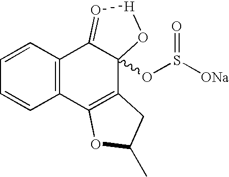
C1=CC=CC2=C1C1=O[H]OC1(OS([ONa])=O)C1=C2OC(C)C1
